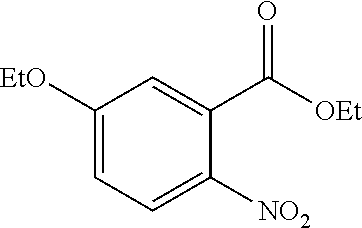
C1([EtO])=CC=C([NO2])C(C([OEt])=O)=C1
